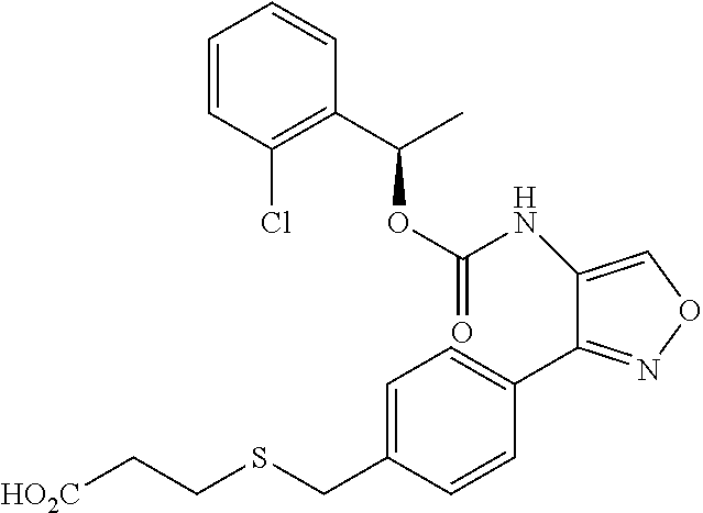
O(C(NC1=CON=C1C1=CC=C(CSCC[HO2C])C=C1)=O)C(C1=C(Cl)C=CC=C1)C
